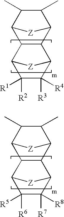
C12C(C)C(C)C([Z]1)C1C2C2C([R3])([R4])C([R2])([R1])C1[Z]2.C12C(C)C(C)C([Z]1)C1C2C2C([R7])([R8])C([R6])([R5])C1[Z]2
